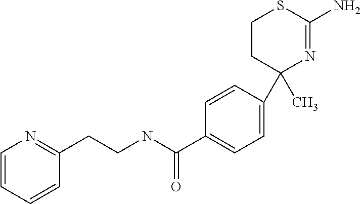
C1=CC=CC(CCNC(=O)C2=CC=C(C3(C)CCSC(N)=N3)C=C2)=N1
